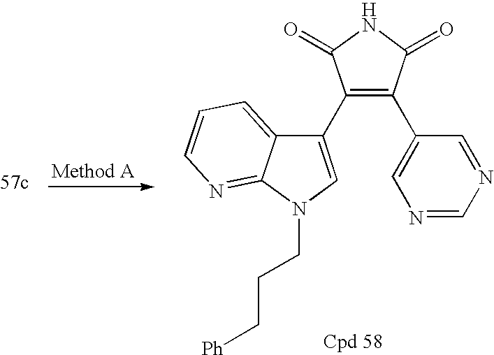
C1(C2=CN(CCC[Ph])C3=NC=CC=C23)=C(C2=CN=CN=C2)C(=O)NC1=O
